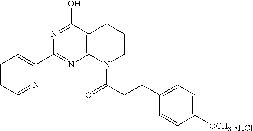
C1=CC=NC(C2=NC3=C(C(O)=N2)CCCN3C(CCC2=CC=C([OCH3])C=C2)=O)=C1.Cl
